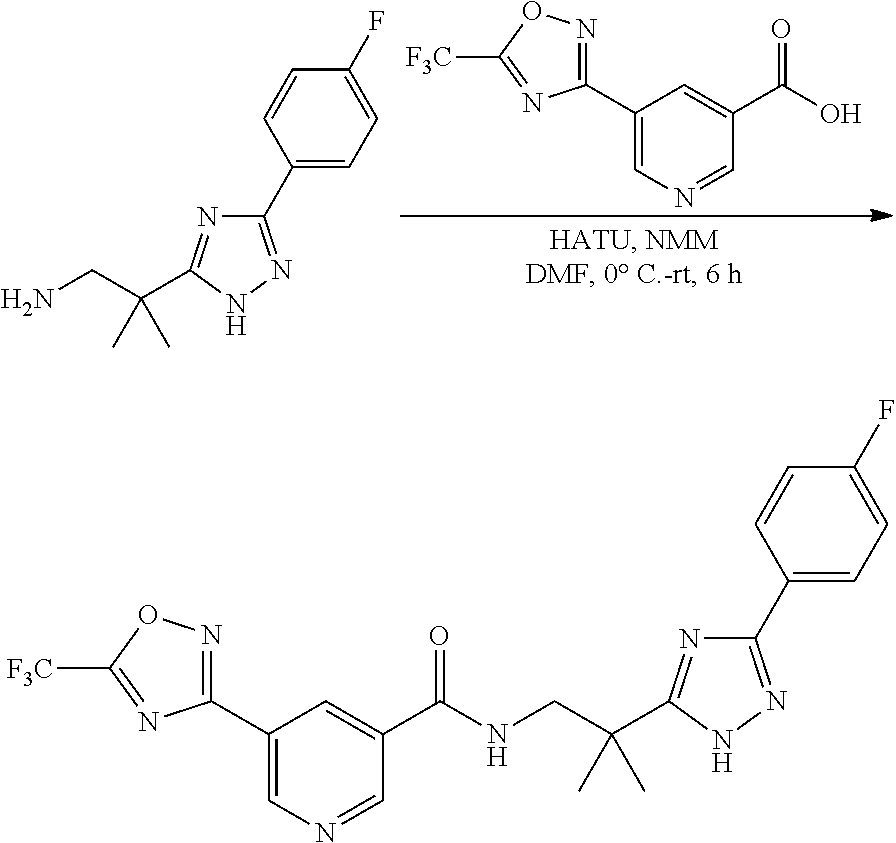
C(C1=CC(C2=NOC([F3C])=N2)=CN=C1)(=O)O.C1(C2=CC=C(F)C=C2)=NNC(C(CN)(C)C)=N1.C1(C2=CC=C(F)C=C2)=NNC(C(CNC(C2=CC(C3=NOC([F3C])=N3)=CN=C2)=O)(C)C)=N1
